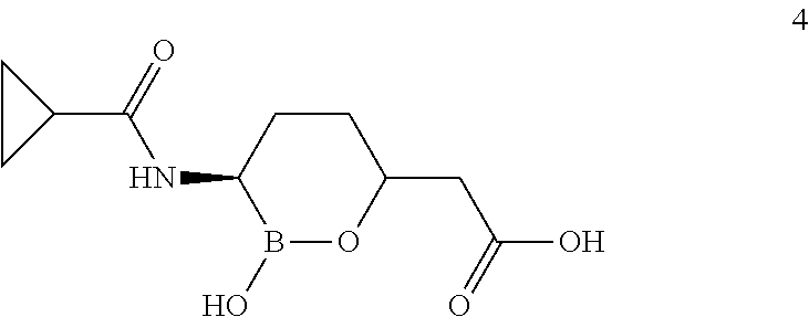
O=C(NC1B(O)OC(CC(O)=O)CC1)C1CC1
